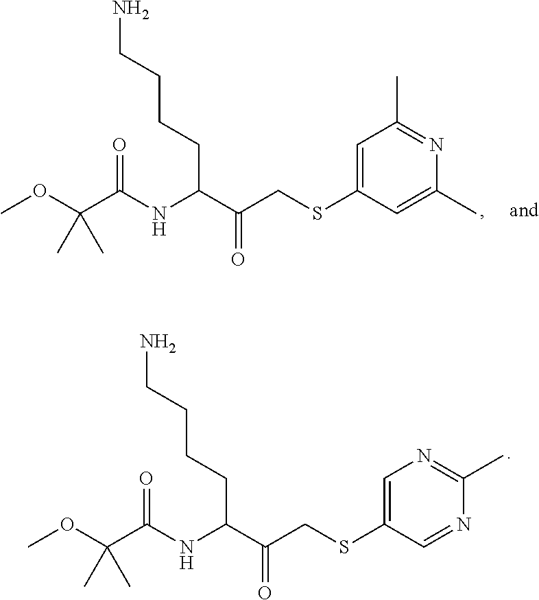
NCCCCC(C(CSC1=CC(C)=NC(C)=C1)=O)NC(C(OC)(C)C)=O.NCCCCC(C(CSC1=CN=C(C)N=C1)=O)NC(C(OC)(C)C)=O
